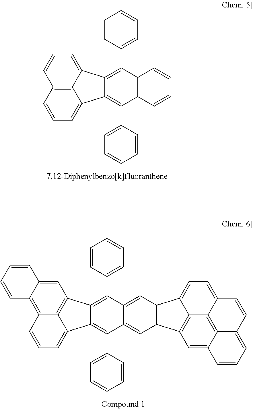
C1=CC=C2C3=C1C=CC=C3C1=C(C3=CC=CC=C3)C3=C(C(C4=CC=CC=C4)=C21)C=CC=C3.C1=CC=C2C3=C(C=C4C(=C13)C=CC=C4)C1=C(C3=CC=CC=C3)C3=CC4C5=CC=C6C7=C8C(=CC(=C57)C4C=C3C(C3=CC=CC=C3)=C21)C=CC=C8C=C6
